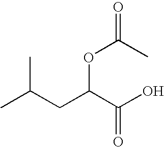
C(CC(OC(C)=O)C(O)=O)(C)C
